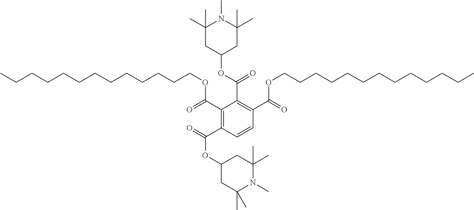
C(CCCCCCCCCCCOC(C1=C(C(=O)OC2CC(C)(C)N(C)C(C)(C)C2)C=CC(C(=O)OCCCCCCCCCCCCC)=C1C(OC1CC(C)(C)N(C)C(C)(C)C1)=O)=O)C
